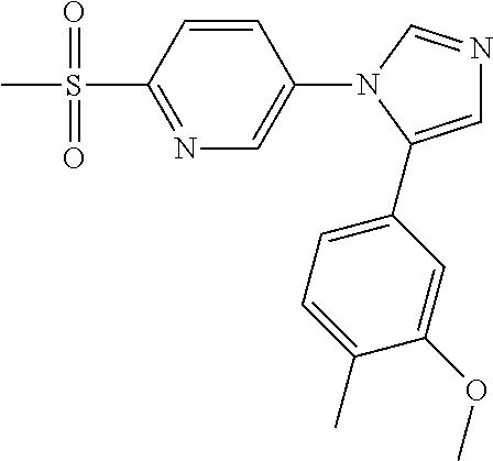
N1=C(S(C)(=O)=O)C=CC(N2C(C3=CC=C(C)C(OC)=C3)=CN=C2)=C1
